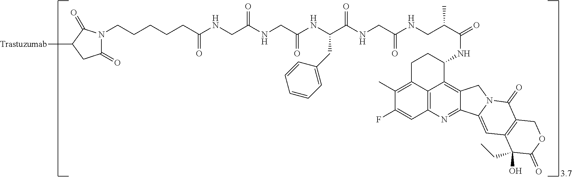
C(C(NCC(NC(C(NCC(NCC(C(=O)NC1C2=C3C(=NC4=C2C(=C(C)C(F)=C4)CC1)C1=CC2=C(C(=O)N1C3)COC(=O)C2(O)CC)C)=O)=O)CC1=CC=CC=C1)=O)=O)NC(CCCCCN1C(=O)CC([Trastuzumab])C1=O)=O
